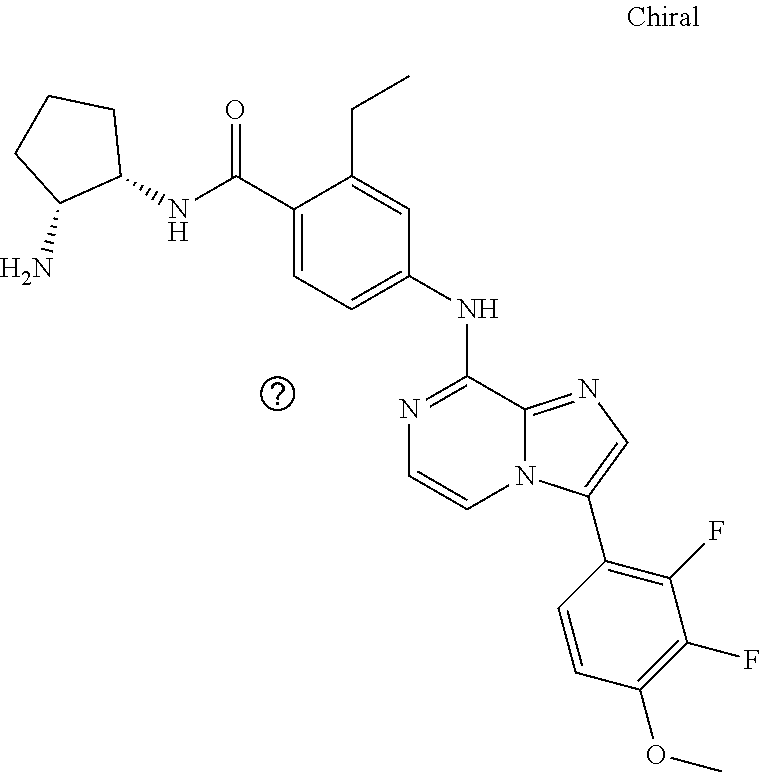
C(C1=CC=C(NC2=NC=CN3C2=NC=C3C2=C(F)C(F)=C(OC)C=C2)C=C1CC)(=O)NC1CCCC1N
